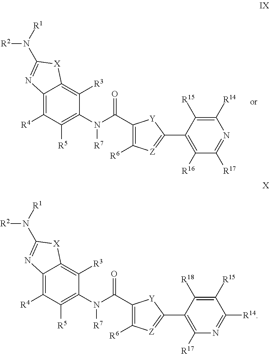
C12=C([R4])C([R5])=C(N(C(C3=C([R6])[Z]=C(C4=C([R17])N=C([R14])C([R15])=C4[R18])[Y]3)=O)[R7])C([R3])=C1[X]C(N([R1])[R2])=N2.C12=C([R4])C([R5])=C(N(C(C3=C([R6])[Z]=C(C4=C([R16])C([R17])=NC([R14])=C4[R15])[Y]3)=O)[R7])C([R3])=C1[X]C(N([R1])[R2])=N2
